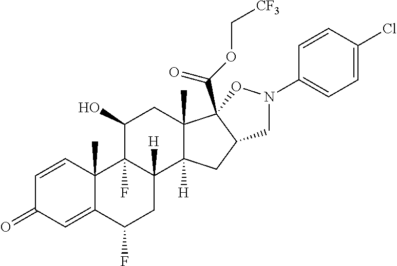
C1=CC2(C)C(=CC1=O)C(F)CC1([H])C2(F)C(O)CC2(C)C1([H])CC1C2(C(OC[CF3])=O)ON(C2=CC=C(Cl)C=C2)C1
